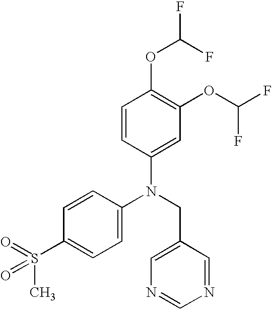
N(CC1=CN=CN=C1)(C1=CC=C(S(=O)(C)=O)C=C1)C1=CC(OC(F)F)=C(OC(F)F)C=C1
